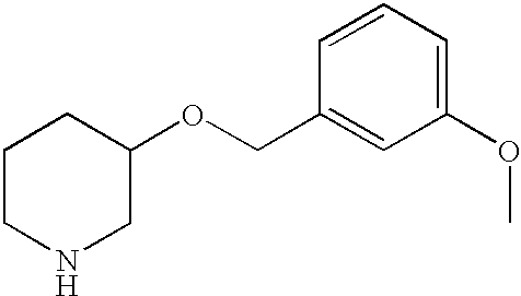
C1CNCC(OCC2=CC(OC)=CC=C2)C1
